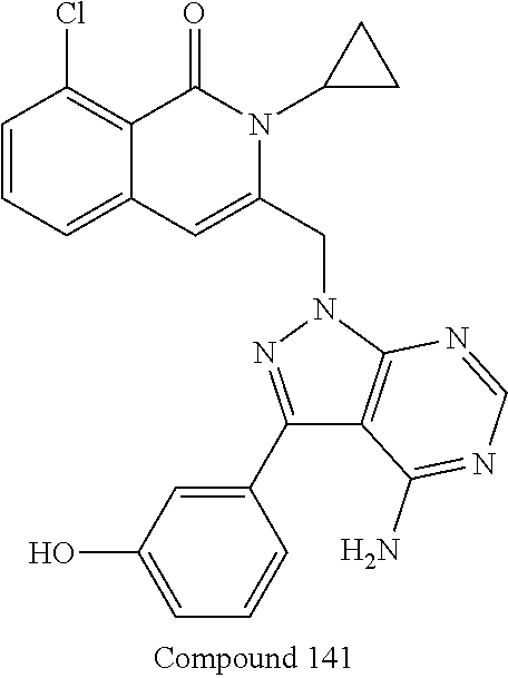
C1=CC=C2C(=C1Cl)C(=O)N(C1CC1)C(CN1N=C(C3=CC(O)=CC=C3)C3=C1N=CN=C3N)=C2
